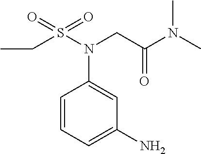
C1=CC=C(N)C=C1N(S(CC)(=O)=O)CC(N(C)C)=O
